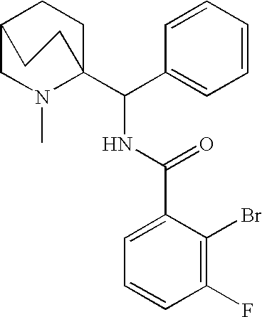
C1=CC(C(C23CCC(CN2C)CC3)NC(C2=CC=CC(F)=C2Br)=O)=CC=C1
